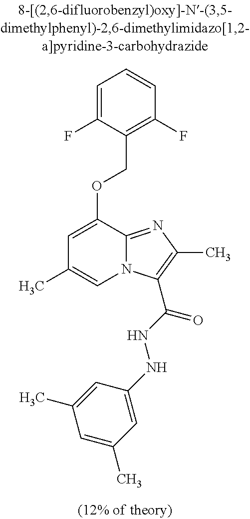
C1=C(F)C(COC2=CC(C)=CN3C2=NC(C)=C3C(NNC2=CC(C)=CC(C)=C2)=O)=C(F)C=C1
